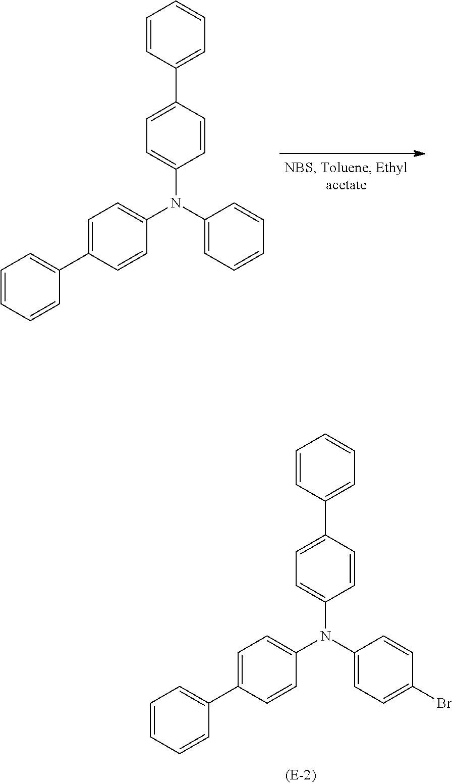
C1(N(C2=CC=CC=C2)C2=CC=C(C3=CC=CC=C3)C=C2)=CC=C(C2=CC=CC=C2)C=C1.C1(N(C2=CC=C(Br)C=C2)C2=CC=C(C3=CC=CC=C3)C=C2)=CC=C(C2=CC=CC=C2)C=C1
